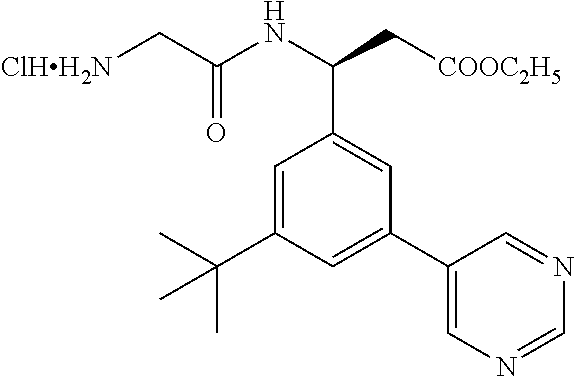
[ClHH2N]CC(NC(C[COOC2H5])C1=CC(C2=CN=CN=C2)=CC(C(C)(C)C)=C1)=O
